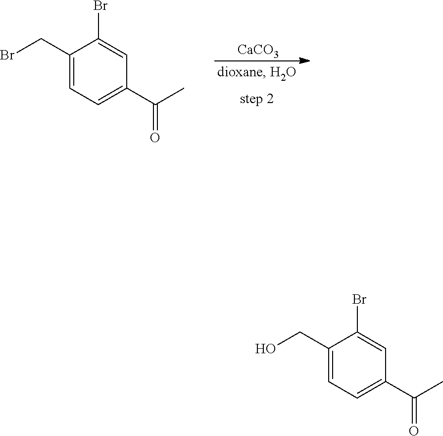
[CaCO3].C1(CBr)=CC=C(C(C)=O)C=C1Br.C1(CO)=CC=C(C(C)=O)C=C1Br
